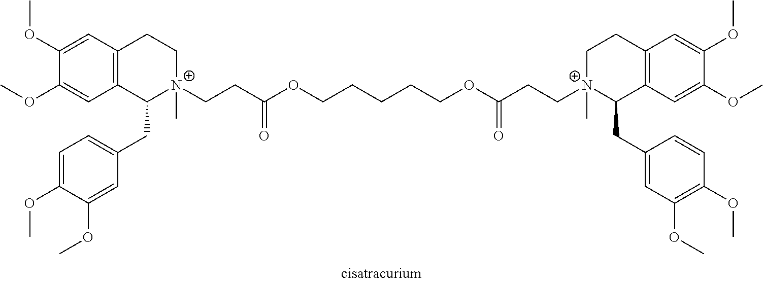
[N+]1(CCC(OCCCCCOC(CC[N+]2(C)C(CC3=CC(OC)=C(OC)C=C3)C3=C(CC2)C=C(OC)C(OC)=C3)=O)=O)(C)C(CC2=CC=C(OC)C(OC)=C2)C2=C(CC1)C=C(OC)C(OC)=C2
